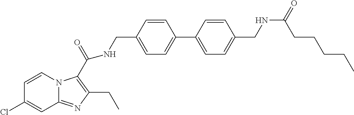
C1=CN2C(=NC(CC)=C2C(NCC2=CC=C(C3=CC=C(CNC(CCCCC)=O)C=C3)C=C2)=O)C=C1Cl
